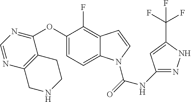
C1=C2C(=C(F)C(OC3=NC=NC4=C3CCNC4)=C1)C=CN2C(NC1=NNC(C(F)(F)F)=C1)=O
